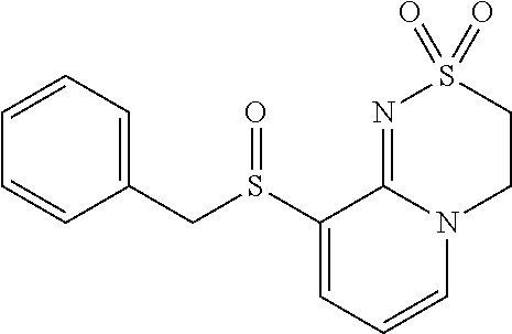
C(S(C1=CC=CN2C1=NS(=O)(=O)CC2)=O)C1=CC=CC=C1
